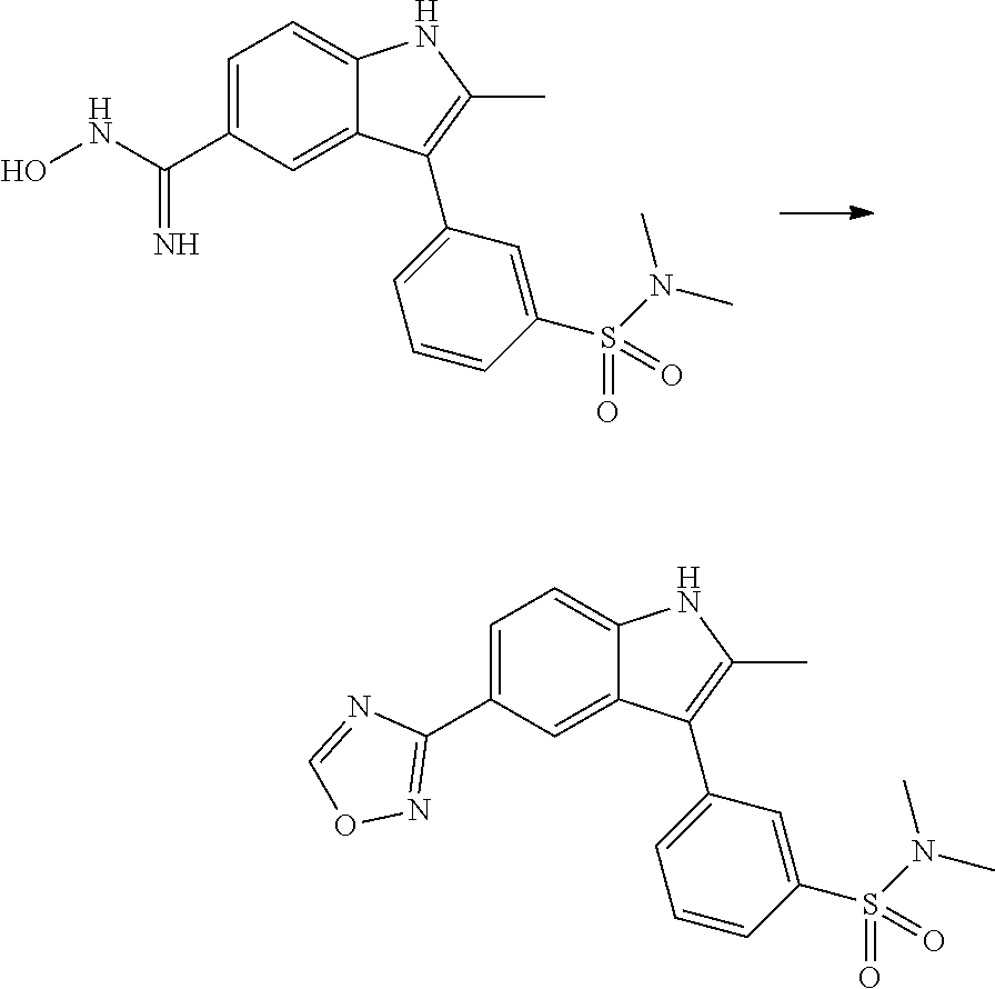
C1=C(C2=NOC=N2)C=C2C(=C1)NC(C)=C2C1=CC=CC(S(N(C)C)(=O)=O)=C1.C1=C(C(NO)=N)C=C2C(=C1)NC(C)=C2C1=CC=CC(S(N(C)C)(=O)=O)=C1
